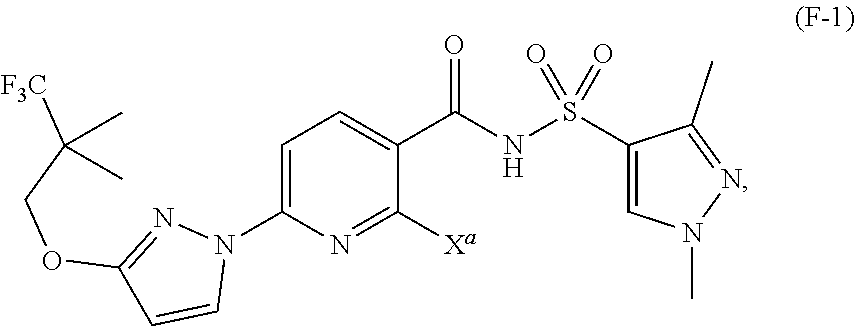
C1(S(NC(C2=CC=C(N3N=C(OCC([F3C])(C)C)C=C3)N=C2[Xa])=O)(=O)=O)=CN(C)N=C1C
